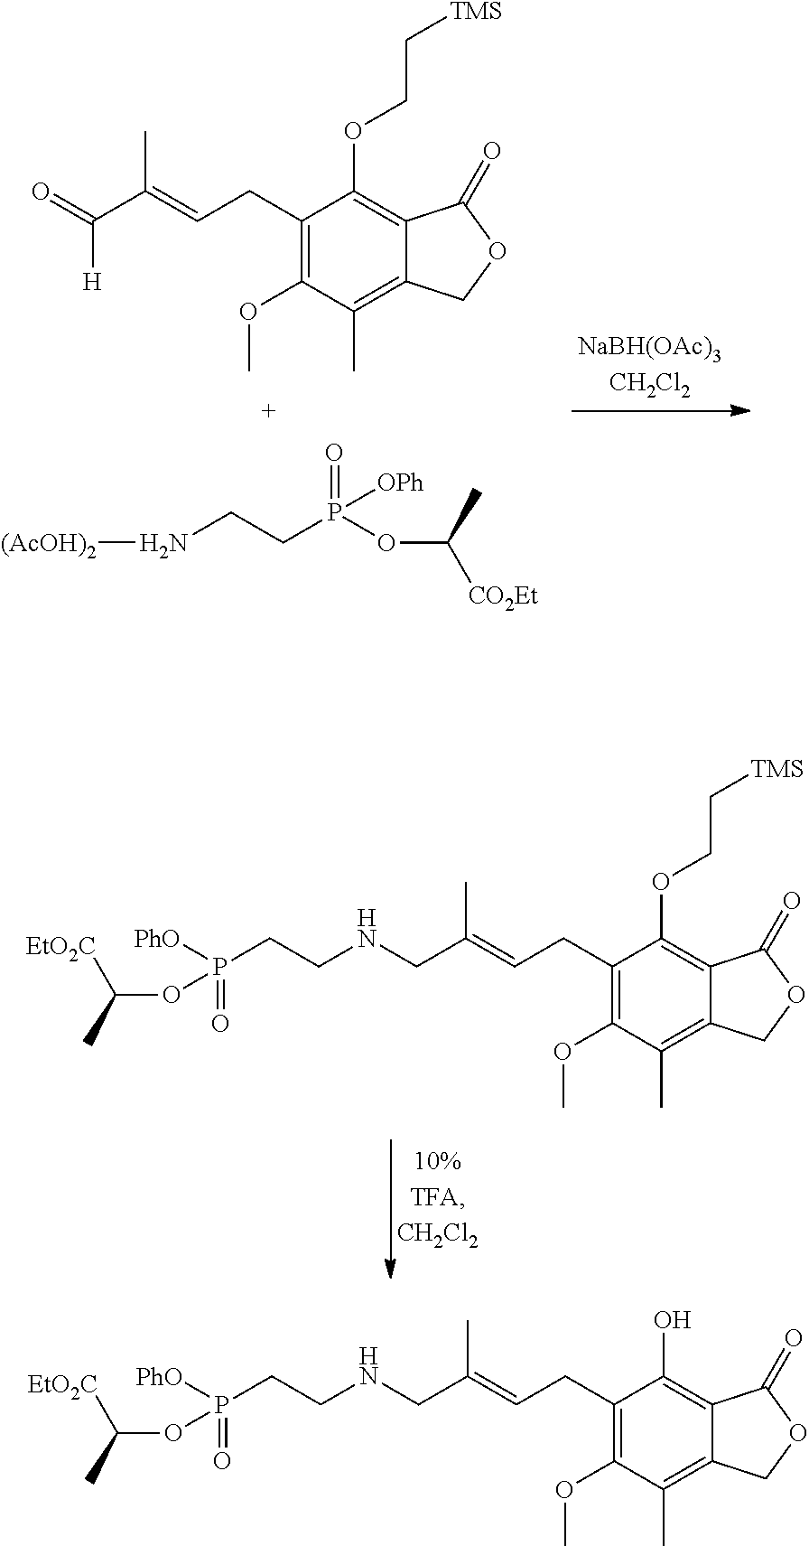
C1(CC=C(C(=O)[H])C)=C(OC)C(C)=C2C(=C1OCC[TMS])C(=O)OC2.N([(AcOH)2])CCP(=O)(OC([CO2Et])C)[OPh].C1(CC=C(CNCCP(=O)([PhO])OC([EtO2C])C)C)=C(OC)C(C)=C2C(=C1OCC[TMS])C(=O)OC2.C1(CC=C(CNCCP(=O)([PhO])OC([EtO2C])C)C)=C(OC)C(C)=C2C(=C1O)C(=O)OC2
